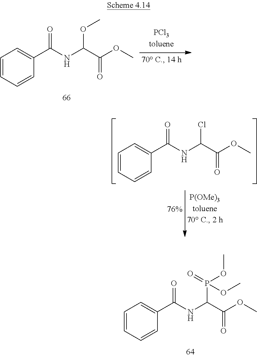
C1=CC=CC(C(NC(C(OC)=O)OC)=O)=C1.C1=CC=CC(C(NC(C(OC)=O)Cl)=O)=C1.C1=CC=CC(C(NC(C(OC)=O)P(=O)(OC)OC)=O)=C1
